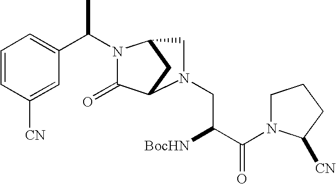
C1=CC([CN])=CC(C(C)N2C(=O)C3CC2CN3CC([BocHN])C(=O)N2CCCC2[CN])=C1
